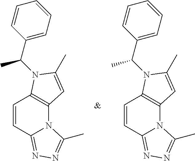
C1=CC2=NN=C(C)N2C2=C1N(C(C1=CC=CC=C1)C)C(C)=C2.C1=CC2=NN=C(C)N2C2=C1N(C(C1=CC=CC=C1)C)C(C)=C2
